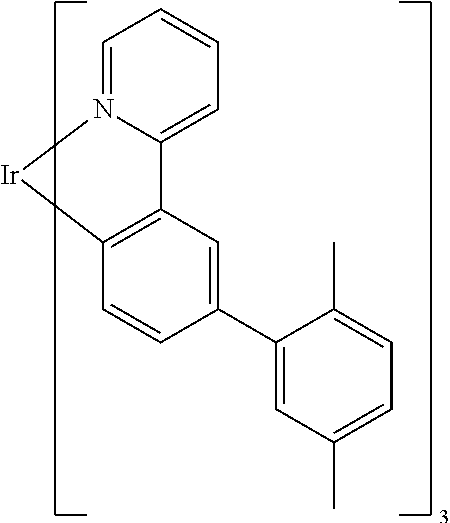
C12=C(C=CC(C3=CC(C)=CC=C3C)=C1)[Ir]N1=CC=CC=C21
